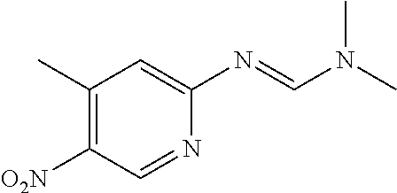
C1(C)=C([O2N])C=NC(N=CN(C)C)=C1
